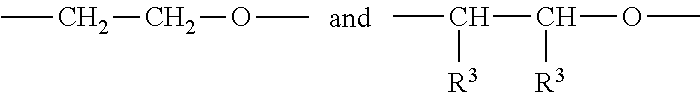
CCCOC.CC([R3])C([R3])OC
